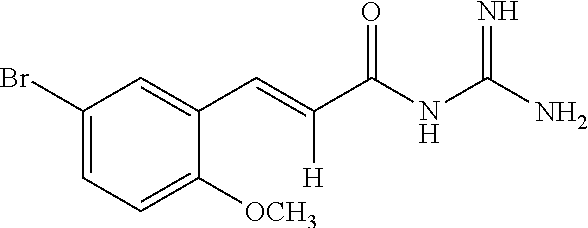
C1(Br)=CC=C([OCH3])C(C=C(C(NC(N)=N)=O)[H])=C1
